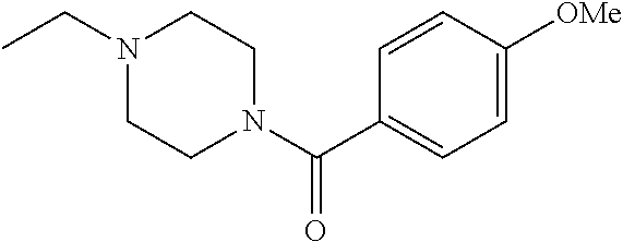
N1(CC)CCN(C(C2=CC=C([OMe])C=C2)=O)CC1
